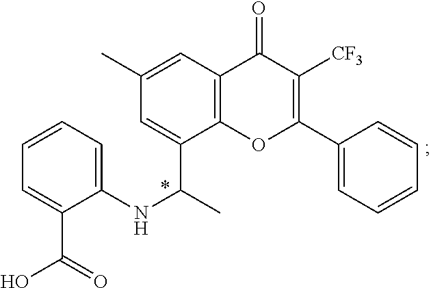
C1=CC=C(NC(C)C2=CC(C)=CC3=C2OC(C2=CC=CC=C2)=C([CF3])C3=O)C(C(O)=O)=C1
